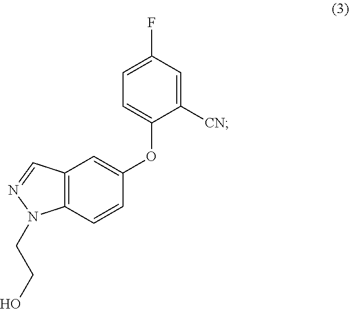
C1=C(F)C=C([CN])C(OC2=CC3=C(C=C2)N(CCO)N=C3)=C1
